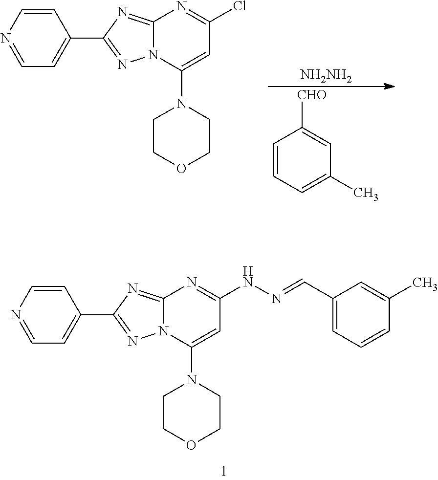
C1=CN=CC=C1C1=NN2C(=N1)N=C(NN=CC1=CC=CC(C)=C1)C=C2N1CCOCC1.C1=CC=C(C)C=C1[CHO].[NH2NH2].C1=CN=CC=C1C1=NN2C(=N1)N=C(Cl)C=C2N1CCOCC1
